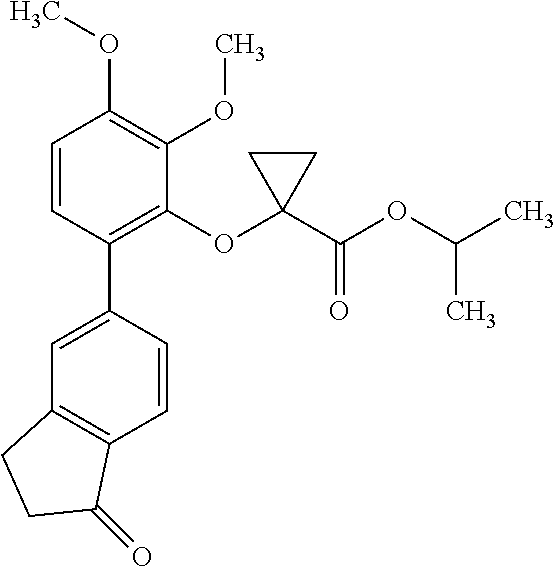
C1=C(C2=C(OC3(C(OC(C)C)=O)CC3)C(OC)=C(OC)C=C2)C=CC2=C1CCC2=O
